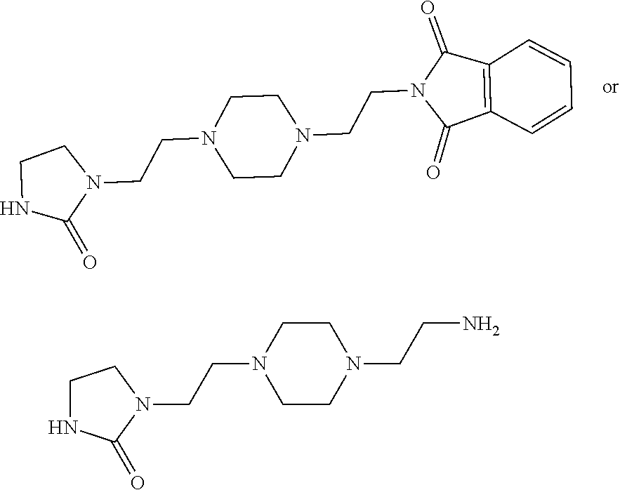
C12=C(C=CC=C1)C(=O)N(CCN1CCN(CCN3CCNC3=O)CC1)C2=O.N1C(=O)N(CCN2CCN(CCN)CC2)CC1
